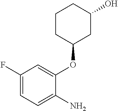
C1(F)=CC=C(N)C(OC2CC(O)CCC2)=C1
